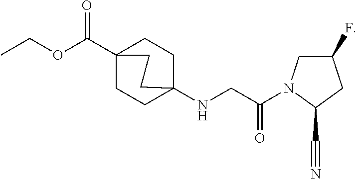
C12(C(OCC)=O)CCC(NCC(=O)N3CC(F)CC3C#N)(CC1)CC2
